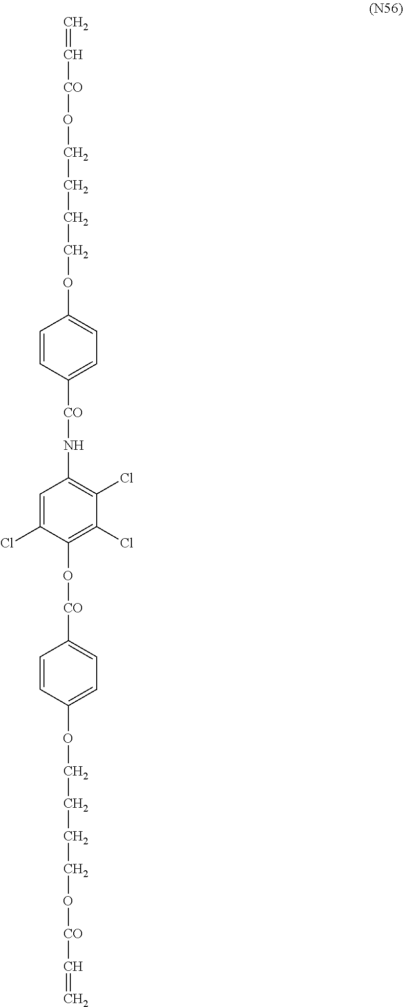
C=C[CO]OCCCCOC1=CC=C([CO]NC2=C(Cl)C(Cl)=C(O[CO]C3=CC=C(OCCCCO[CO]C=C)C=C3)C(Cl)=C2)C=C1
